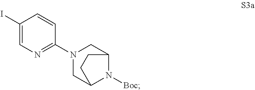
C1(I)=CN=C(N2CC3N([Boc])C(C2)CC3)C=C1
